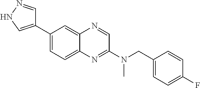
C1(C2=CNN=C2)=CC=C2C(=C1)N=CC(N(CC1=CC=C(F)C=C1)C)=N2
